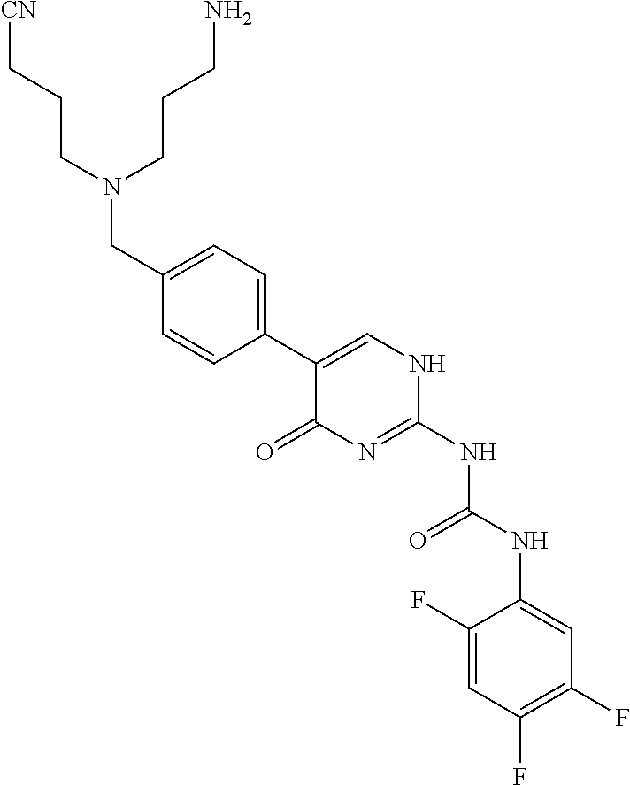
C(CCN(CC1=CC=C(C2=CNC(NC(NC3=CC(F)=C(F)C=C3F)=O)=NC2=O)C=C1)CCCN)[CN]
